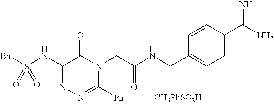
C1(NS([Bn])(=O)=O)=NN=C([Ph])N(CC(NCC2=CC=C(C(N)=N)C=C2)=O)C1=O
